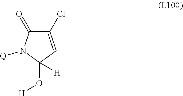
C1(=O)C(Cl)=CC(O[H])([H])N1[Q]
